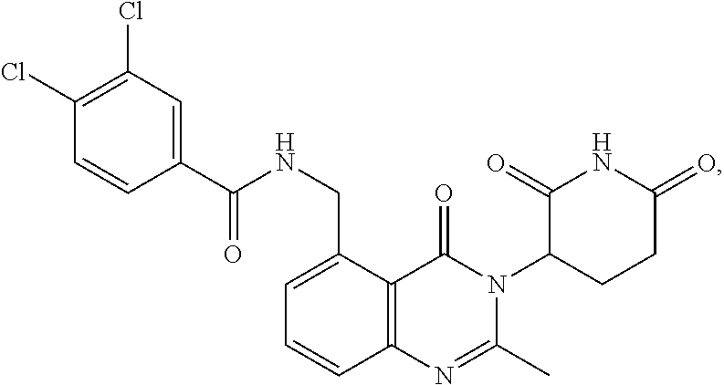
C12=C(C(CNC(=O)C3=CC(Cl)=C(Cl)C=C3)=CC=C1)C(=O)N(C1CCC(=O)NC1=O)C(C)=N2
